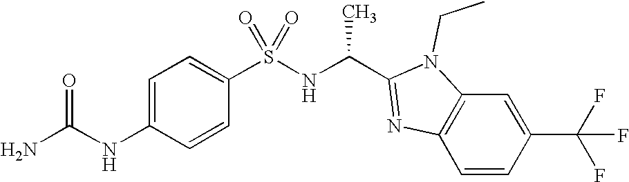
C1=C(NC(N)=O)C=CC(S(NC(C2=NC3=C(C=C(C(F)(F)F)C=C3)N2CC)C)(=O)=O)=C1
